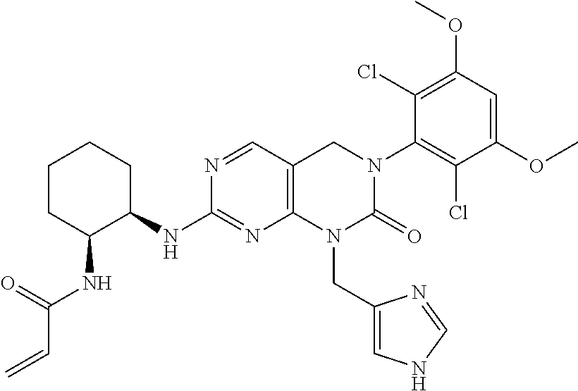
N1=CC2=C(N=C1NC1CCCCC1NC(C=C)=O)N(CC1=CNC=N1)C(=O)N(C1=C(Cl)C(OC)=CC(OC)=C1Cl)C2
